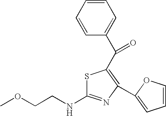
S1C(NCCOC)=NC(C2=CC=CO2)=C1C(C1=CC=CC=C1)=O
